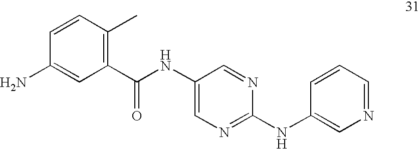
C1(C(NC2=CN=C(NC3=CN=CC=C3)N=C2)=O)=C(C)C=CC(N)=C1
